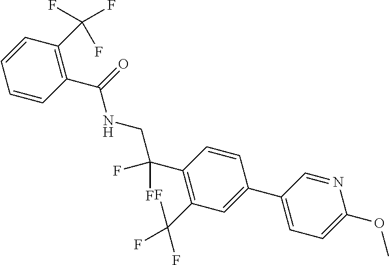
C1(C2=CC=C(OC)N=C2)=CC(C(F)(F)F)=C(C(F)(F)CNC(C2=C(C(F)(F)F)C=CC=C2)=O)C=C1
